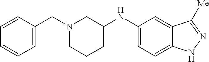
C1(NC2CCCN(CC3=CC=CC=C3)C2)=CC=C2C(=C1)C([Me])=NN2
